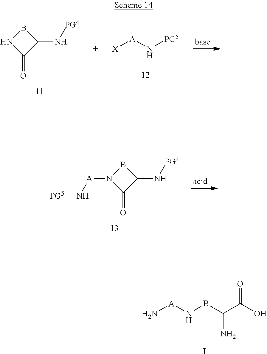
C1(N[PG4])BNC1=O.[X][A]N[PG5].C1(N[PG4])BN([A]N[PG5])C1=O.N[A]NBC(C(O)=O)N.I
